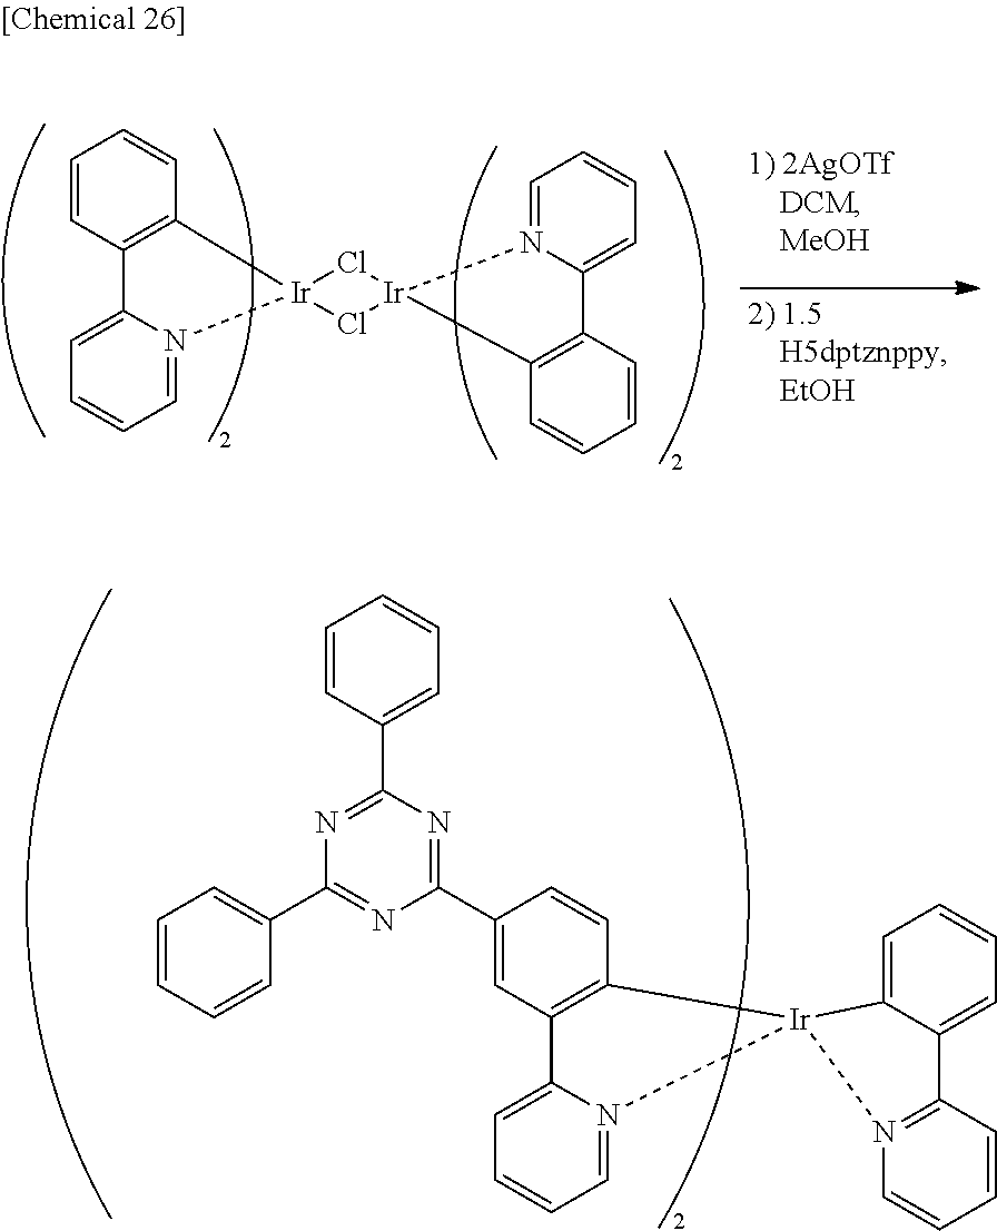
C1=CC(C2=NC(C3=CC=CC=C3)=NC(C3=CC4=C(C=C3)[Ir]3(N5=CC=CC=C45)C4=CC=CC=C4C4=N3C=CC=C4)=N2)=CC=C1.C1=C2N(=CC=C1)[Ir]1(C3=C2C=CC=C3)Cl[Ir]2(Cl1)N1=CC=CC=C1C1=C2C=CC=C1
